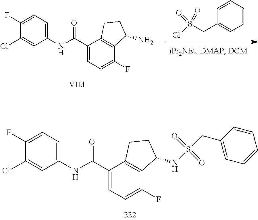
C1(Cl)=CC(NC(C2=CC=C(F)C3=C2CCC3NS(=O)(=O)CC2=CC=CC=C2)=O)=CC=C1F.S(CC1=CC=CC=C1)(Cl)(=O)=O.C1(Cl)=CC(NC(C2=CC=C(F)C3=C2CCC3N)=O)=CC=C1F
